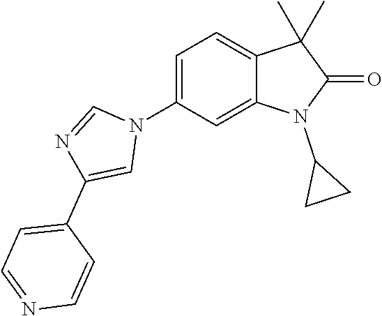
C1=C(N2C=NC(C3=CC=NC=C3)=C2)C=C2C(=C1)C(C)(C)C(=O)N2C1CC1
